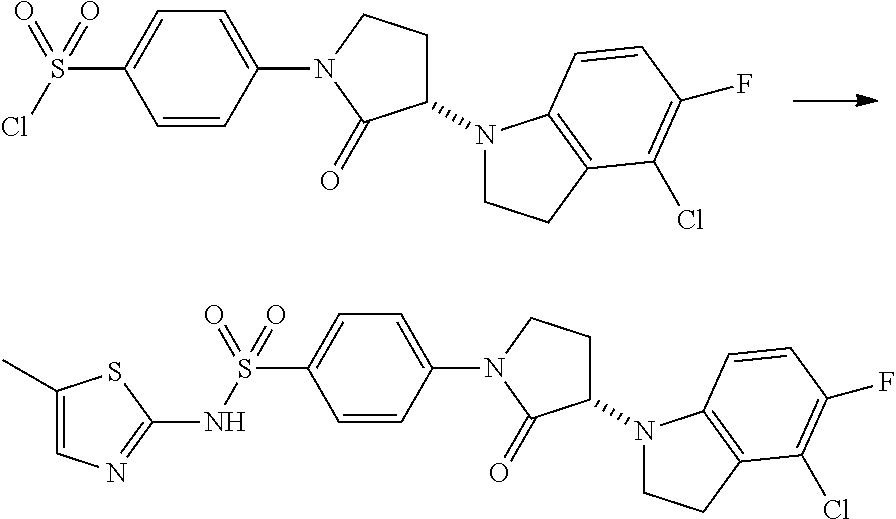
C1=C(S(Cl)(=O)=O)C=CC(N2C(=O)C(N3CCC4=C3C=CC(F)=C4Cl)CC2)=C1.C1=C(S(NC2=NC=C(C)S2)(=O)=O)C=CC(N2C(=O)C(N3CCC4=C3C=CC(F)=C4Cl)CC2)=C1
